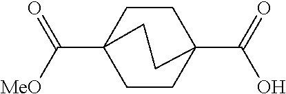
C1CC2(C([MeO])=O)CCC1(C(O)=O)CC2
